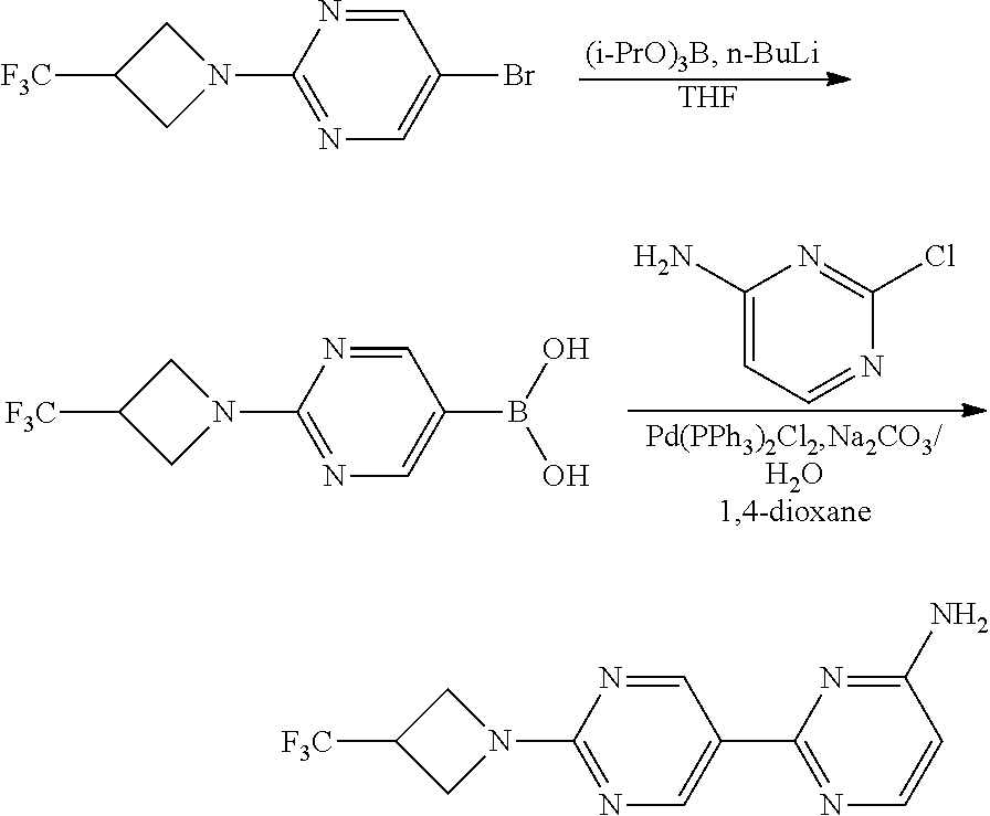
[THF].C1C([F3C])CN1C1=NC=C(Br)C=N1.C1(N)=CC=NC(Cl)=N1.C1C([F3C])CN1C1=NC=C(B(O)O)C=N1.C1C([F3C])CN1C1=NC=C(C2=NC=CC(N)=N2)C=N1
